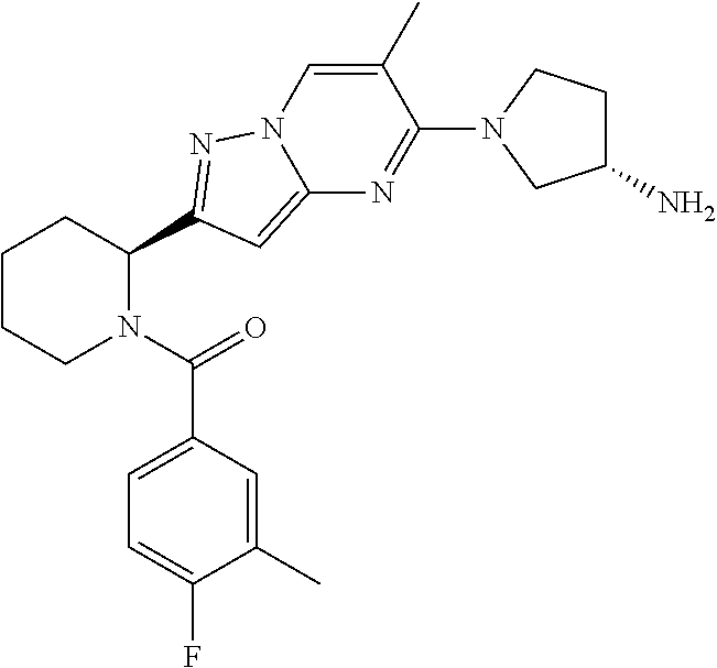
C1CCN(C(=O)C2=CC=C(F)C(C)=C2)C(C2=NN3C(=C2)N=C(N2CC(N)CC2)C(C)=C3)C1
